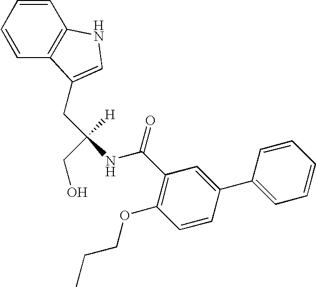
C1=CC=CC2=C1NC=C2CC(NC(C1=C(OCCC)C=CC(C2=CC=CC=C2)=C1)=O)([H])CO
